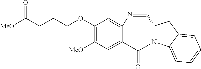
C12=CC(OCCCC([MeO])=O)=C([MeO])C=C1C(=O)N1C(C=N2)CC2=CC=CC=C12
